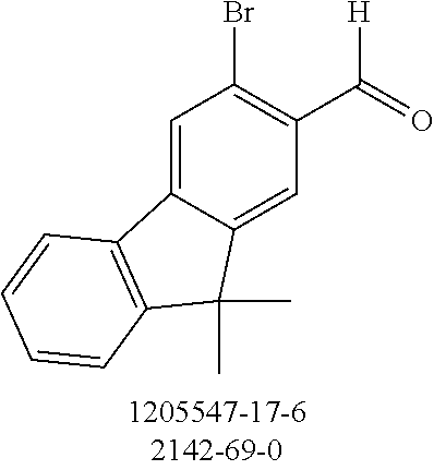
C1=C2C(=CC(C(=O)[H])=C1Br)C(C)(C)C1=C2C=CC=C1
